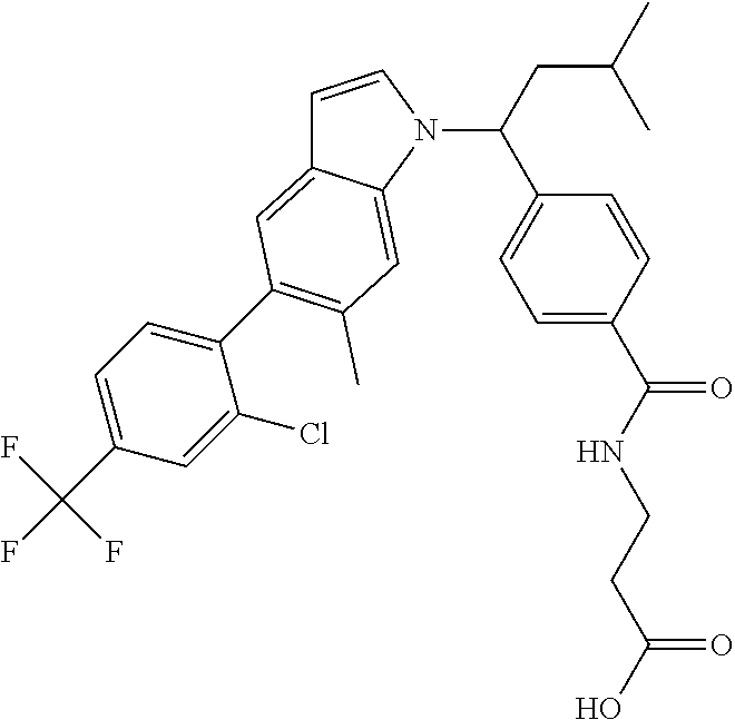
C1=CN(C(C2=CC=C(C(NCCC(O)=O)=O)C=C2)CC(C)C)C2=CC(C)=C(C3=CC=C(C(F)(F)F)C=C3Cl)C=C12
